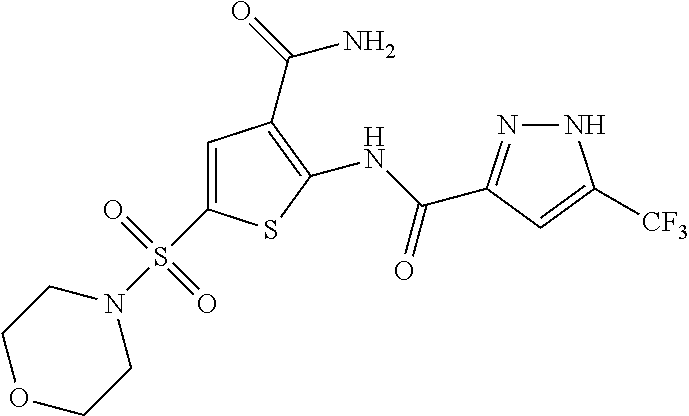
C1=C(S(N2CCOCC2)(=O)=O)SC(NC(=O)C2=NNC([CF3])=C2)=C1C(=O)N
